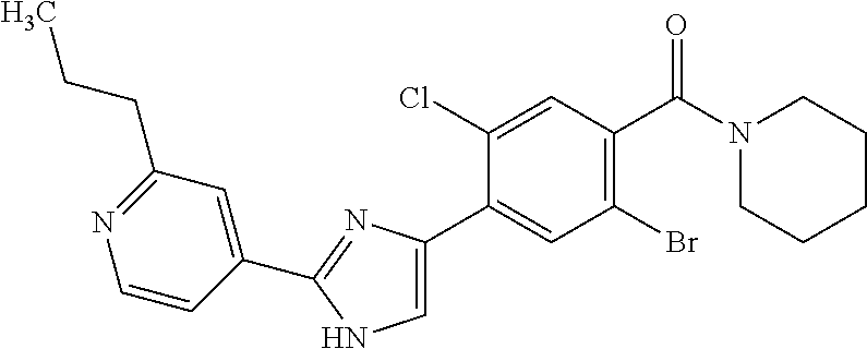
C1(C2=NC(C3=CC(Br)=C(C(N4CCCCC4)=O)C=C3Cl)=CN2)=CC(CCC)=NC=C1
